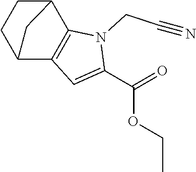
C12CCC(C3=C1N(CC#N)C(C(OCC)=O)=C3)C2
